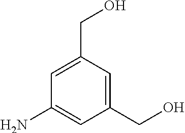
C1(N)=CC(CO)=CC(CO)=C1
